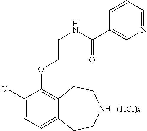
C1(Cl)=CC=C2C(=C1OCCNC(=O)C1=CN=CC=C1)CCNCC2.[(HCl)x]
